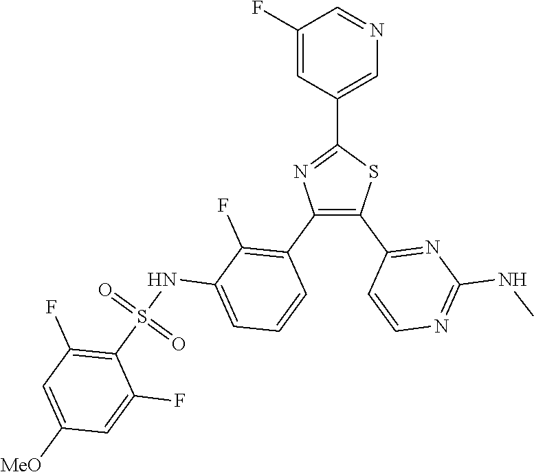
C1=C(C2=NC(C3=C(F)C(NS(C4=C(F)C=C([MeO])C=C4F)(=O)=O)=CC=C3)=C(C3=NC(NC)=NC=C3)S2)C=C(F)C=N1
